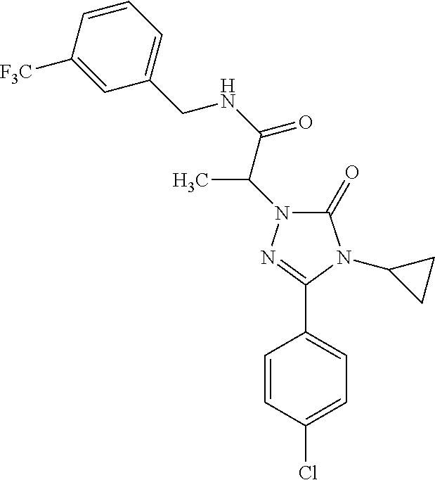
C1=CC(Cl)=CC=C1C1=NN(C(C(=O)NCC2=CC=CC([F3C])=C2)C)C(=O)N1C1CC1
